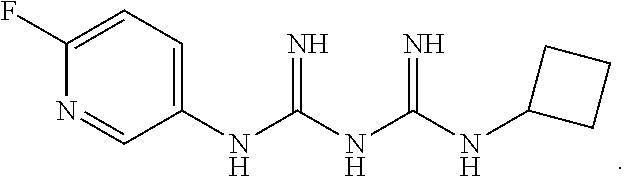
C1(F)=CC=C(NC(NC(NC2CCC2)=N)=N)C=N1
